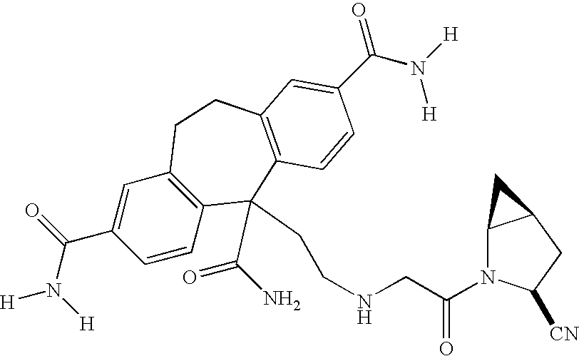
[H]N(C(C1=CC2=C(C=C1)C(C(N)=O)(CCNCC(N1C3C(CC1[CN])C3)=O)C1=C(CC2)C=C(C(N([H])[H])=O)C=C1)=O)[H]
